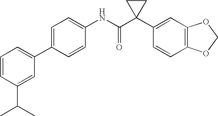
C1=C(C2=CC=CC(C(C)C)=C2)C=CC(NC(C2(C3=CC4=C(C=C3)OCO4)CC2)=O)=C1
